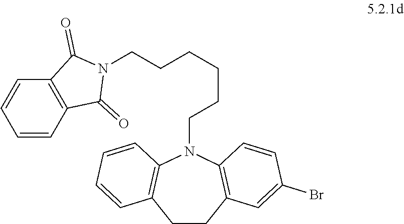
N1(CCCCCCN2C3=C(CCC4=C2C=CC(Br)=C4)C=CC=C3)C(=O)C2=C(C1=O)C=CC=C2
